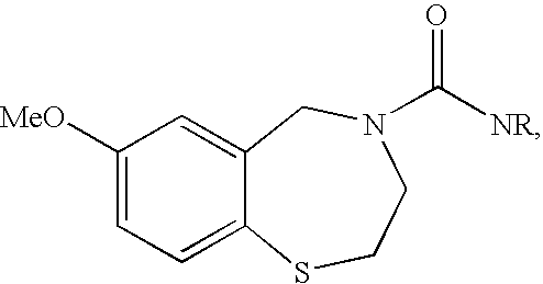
C1([MeO])=CC=C2C(=C1)CN(C([NR])=O)CCS2
